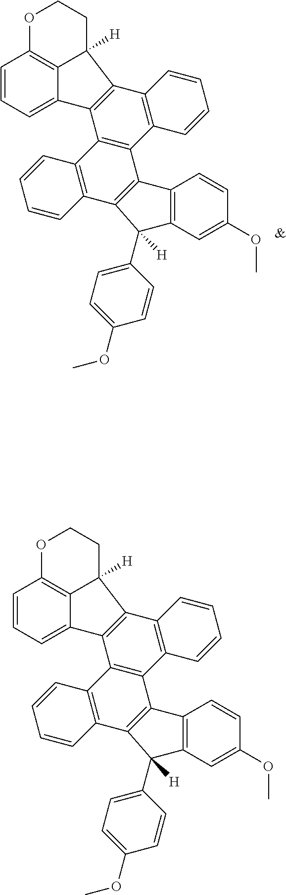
C1=CC=C2C3=C1OCCC3([H])C1=C2C2=C(C3=C1C=CC=C3)C1=C(C3=C2C=CC=C3)C(C2=CC=C(OC)C=C2)([H])C2=C1C=CC(OC)=C2.C1=CC=C2C3=C1OCCC3([H])C1=C2C2=C(C3=C1C=CC=C3)C1=C(C3=C2C=CC=C3)C(C2=CC=C(OC)C=C2)([H])C2=C1C=CC(OC)=C2
